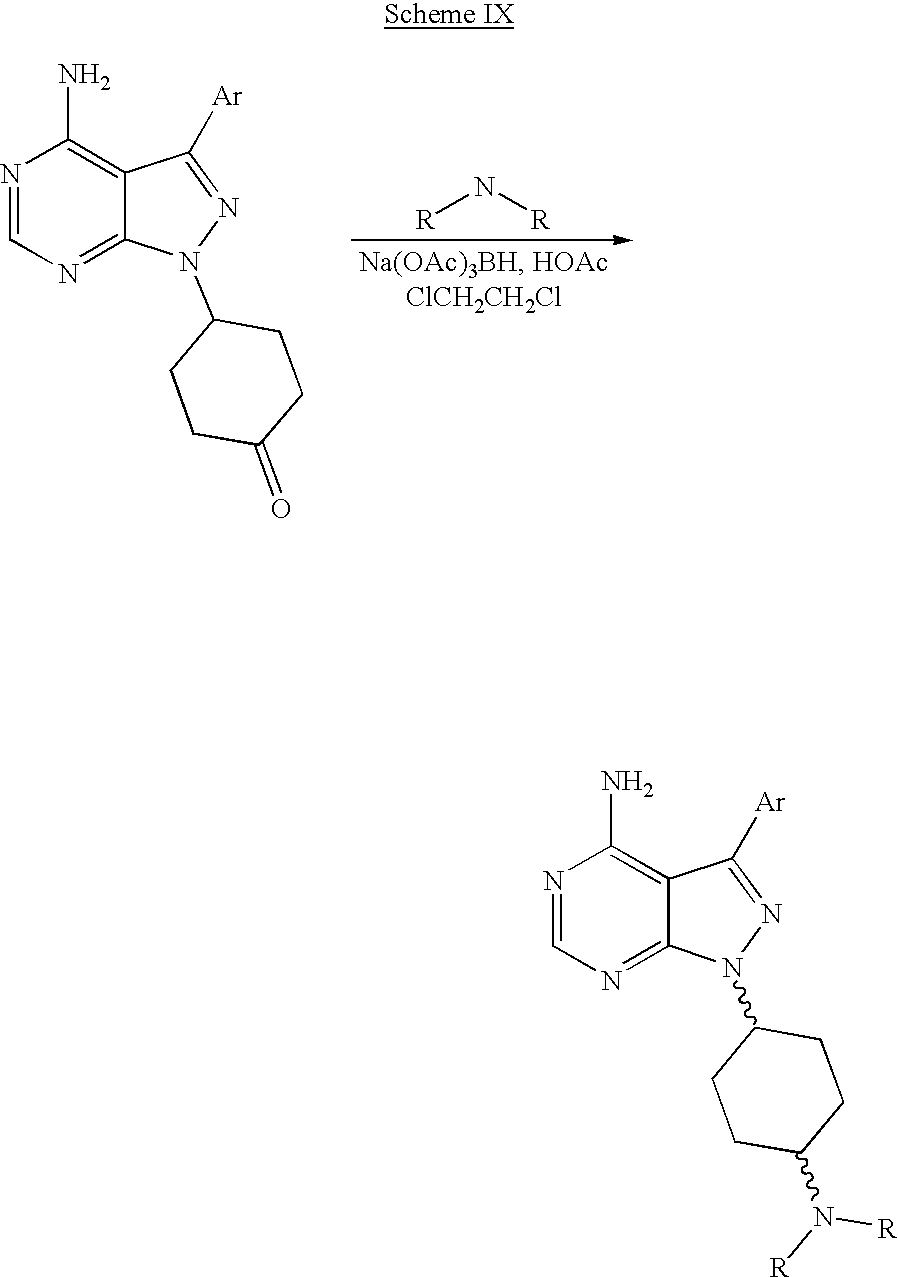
N1=CN=C2C(=C1N)C([Ar])=NN2C1CCC(=O)CC1.[R]N[R].N1=CN=C2C(=C1N)C([Ar])=NN2C1CCC(N([R])[R])CC1
